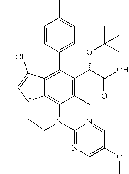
C1(C)=C(C(C(O)=O)OC(C)(C)C)C(C2=CC=C(C)C=C2)=C2C3=C1N(C1=NC=C(OC)C=N1)CCN3C(C)=C2Cl
